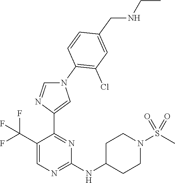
C1(C(F)(F)F)=CN=C(NC2CCN(S(C)(=O)=O)CC2)N=C1C1=CN(C2=C(Cl)C=C(CNCC)C=C2)C=N1
